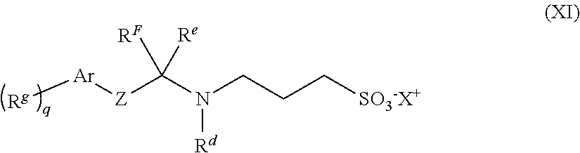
[Rg][Ar][Z]C(N(CCC[SO3-X+])[Rd])([RF])[Re]
